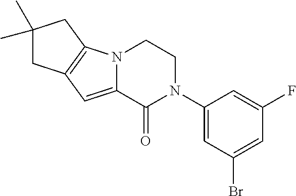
N12C(=CC3=C1CC(C)(C)C3)C(=O)N(C1=CC(Br)=CC(F)=C1)CC2
